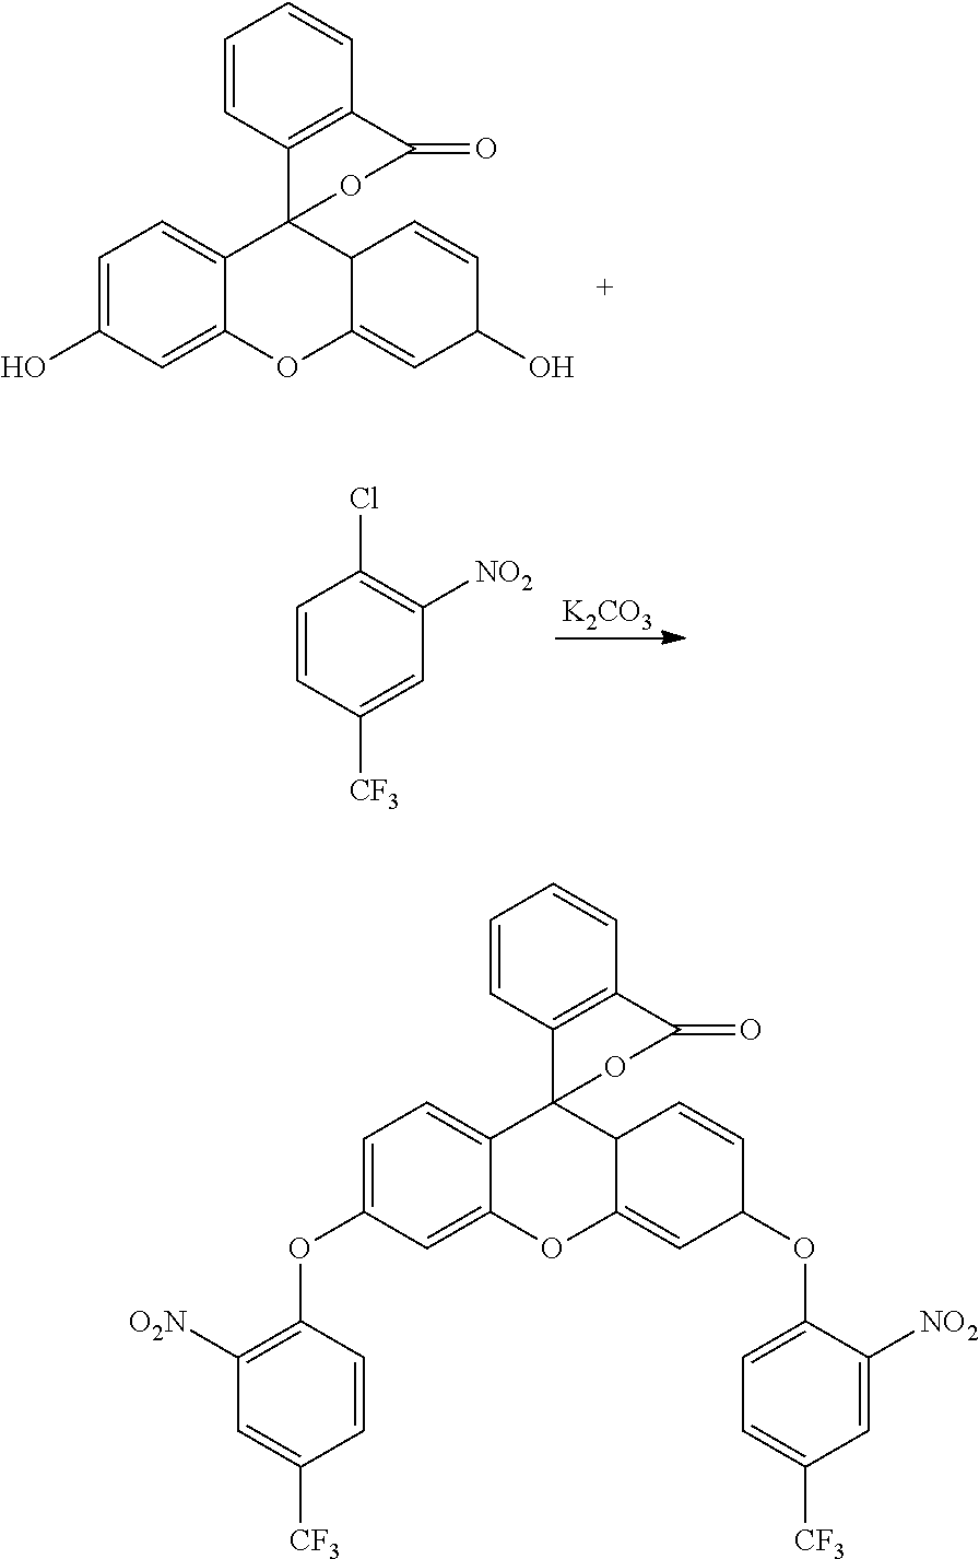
C1=C(O)C=C2C(=C1)C1(C3C(=CC(O)C=C3)O2)C2=C(C=CC=C2)C(=O)O1.C1=CC([CF3])=CC([NO2])=C1Cl.[K2CO3].C1=C(OC2=C([O2N])C=C([CF3])C=C2)C=C2C(=C1)C1(C3C(=CC(OC4=CC=C([CF3])C=C4[NO2])C=C3)O2)C2=C(C=CC=C2)C(=O)O1
